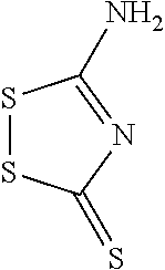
S1SC(=S)N=C1N
